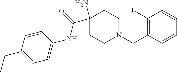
C1(N)(C(=O)NC2=CC=C(CC)C=C2)CCN(CC2=C(F)C=CC=C2)CC1
